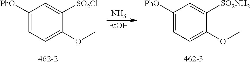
N.C1([PhO])=CC=C(OC)C([SO2NH2])=C1.C1([PhO])=CC=C(OC)C([SO2Cl])=C1.[EtOH]
